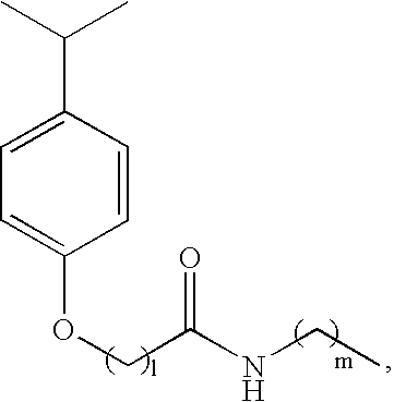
C1=CC(C(C)C)=CC=C1OCC(NCC)=O
